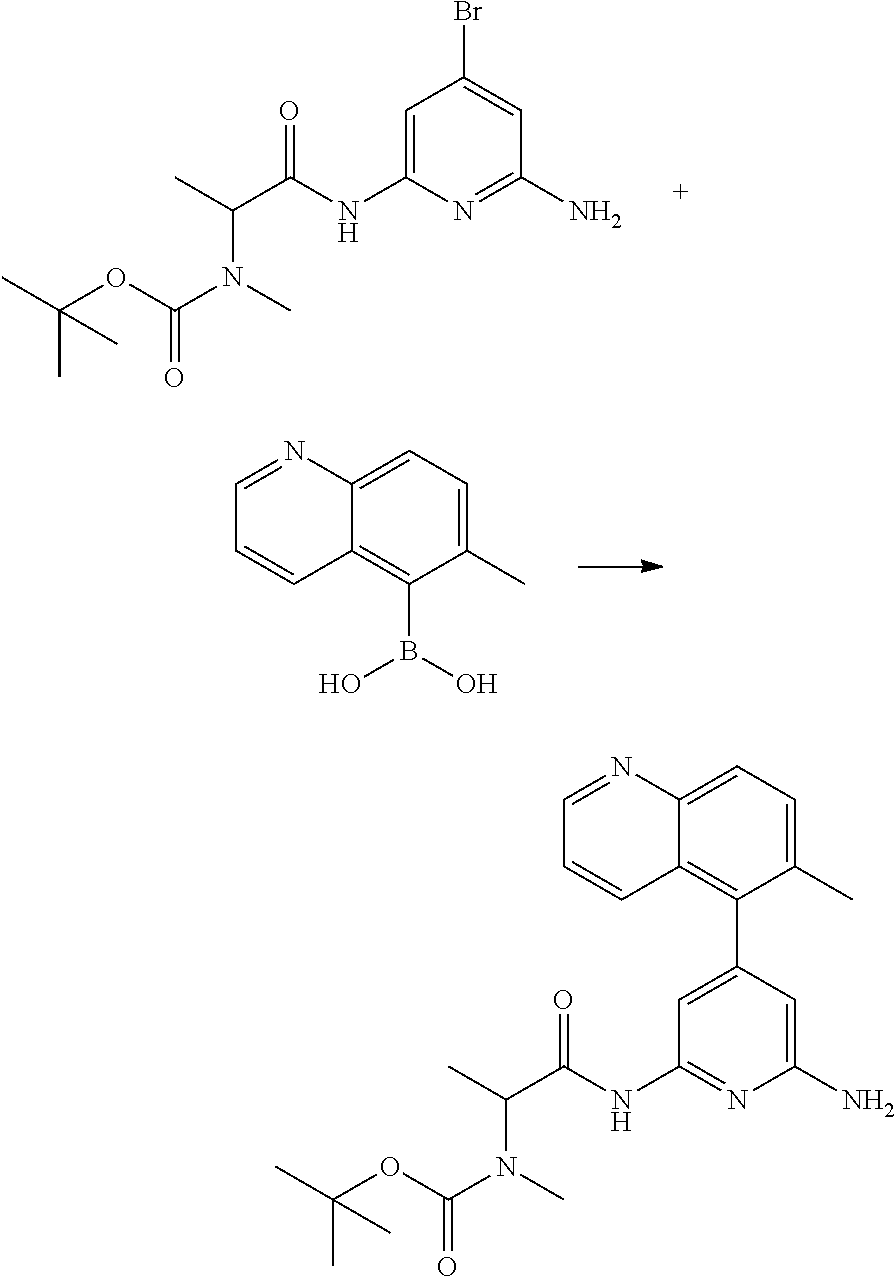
C1=C(NC(C(C)N(C)C(OC(C)(C)C)=O)=O)N=C(N)C=C1Br.C1(C)=CC=C2C(=C1B(O)O)C=CC=N2.C1=C(C2=C3C(=CC=C2C)N=CC=C3)C=C(N)N=C1NC(C(C)N(C)C(OC(C)(C)C)=O)=O
